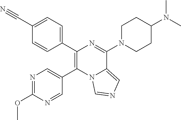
C1(OC)=NC=C(C2=C(C3=CC=C(C#N)C=C3)N=C(N3CCC(N(C)C)CC3)C3=CN=CN23)C=N1
